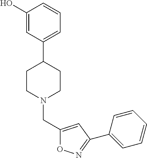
C1(O)=CC(C2CCN(CC3=CC(C4=CC=CC=C4)=NO3)CC2)=CC=C1
